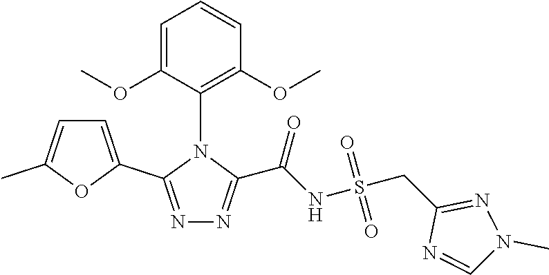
C1=CC(OC)=C(N2C(C3=CC=C(C)O3)=NN=C2C(NS(CC2=NN(C)C=N2)(=O)=O)=O)C(OC)=C1
